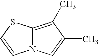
C12=C(C)C(C)=CN1C=CS2
